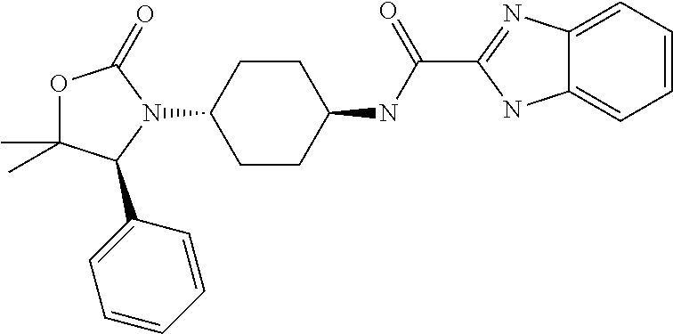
C1CC(NC(C2=NC3=CC=CC=C3N2)=O)CCC1N1C(=O)OC(C)(C)C1C1=CC=CC=C1
